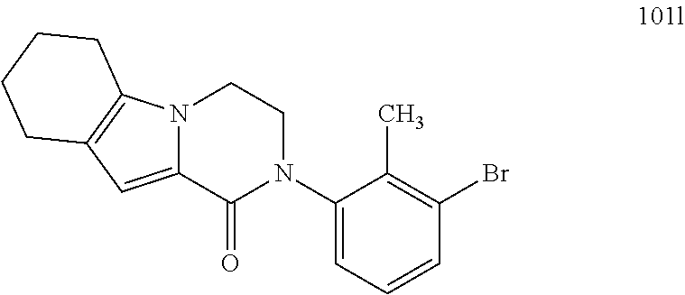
C12=CC3=C(N1CCN(C1=CC=CC(Br)=C1C)C2=O)CCCC3
